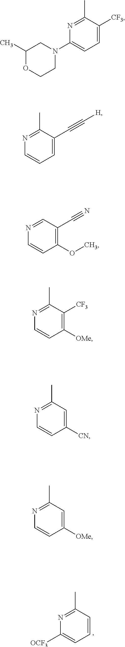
C1([OCF3])=CC=CC(C)=N1.C1(C)OCCN(C2=CC=C([CF3])C(C)=N2)C1.C1=CC=C(C#C[H])C(C)=N1.N1=CC(C#N)=C(OC)C=C1.C1=CC([OMe])=C([CF3])C(C)=N1.C1=CC([CN])=CC(C)=N1.C1=CC([OMe])=CC(C)=N1
